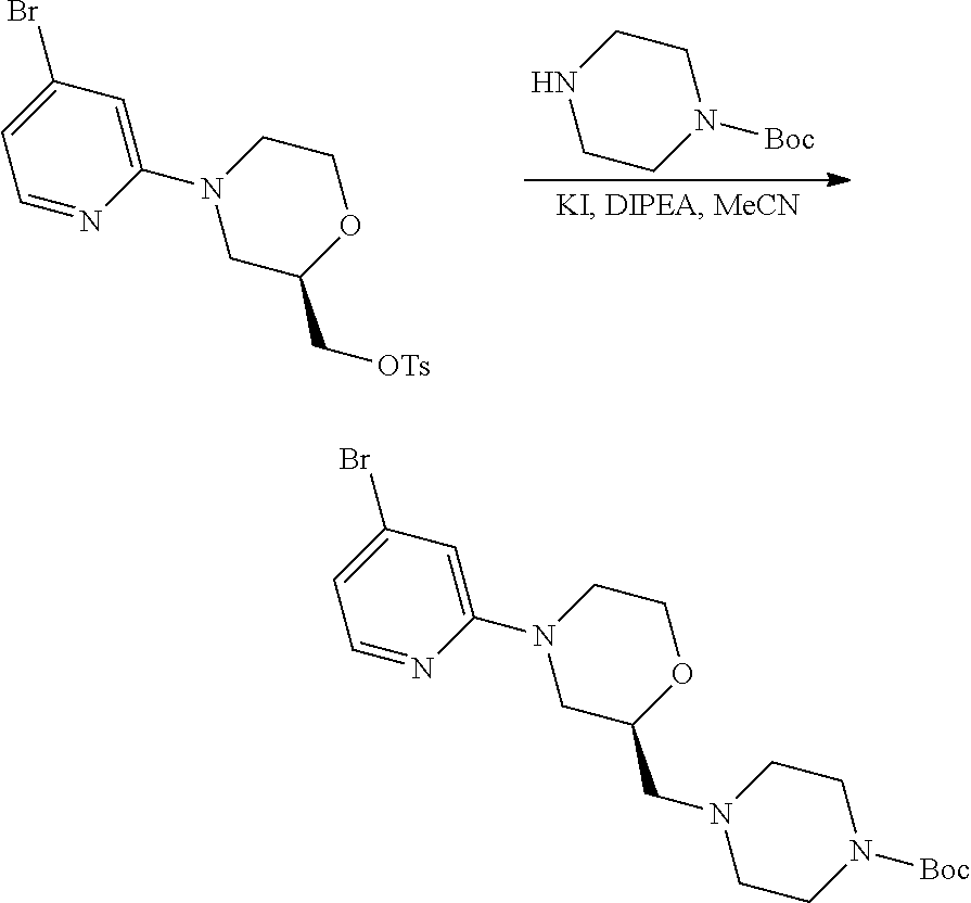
C1CN([Boc])CCN1.C1C(C[OTs])OCCN1C1=CC(Br)=CC=N1.C1C(CN2CCN([Boc])CC2)OCCN1C1=CC(Br)=CC=N1
